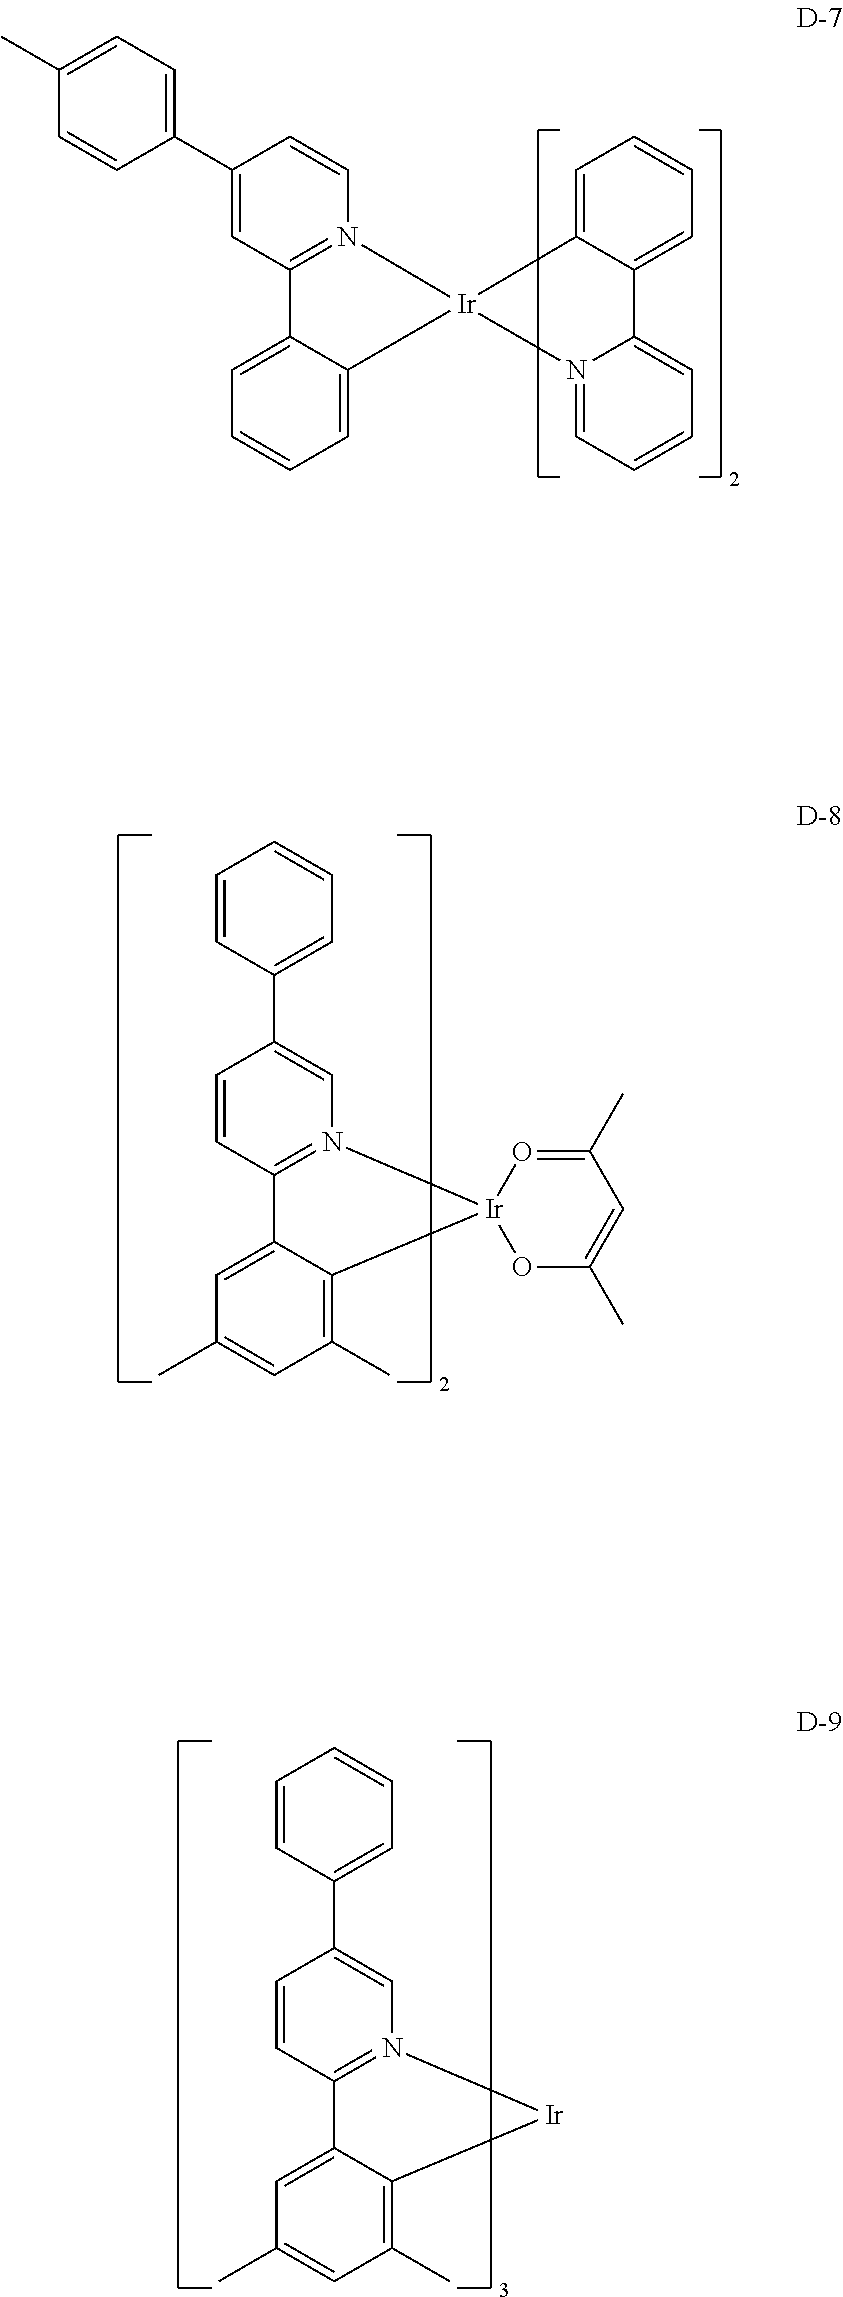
C1=CC=C2C(=C1)C1=N(C=CC(C3=CC=C(C)C=C3)=C1)[Ir]21N2=CC=CC=C2C2=CC=CC=C21.C1(C)=CC(C)=C2C(=C1)C1=N(C=C(C3=CC=CC=C3)C=C1)[Ir]21OC(C)=CC(C)=O1.C1(C)=CC(C)=C2C(=C1)C1=N(C=C(C3=CC=CC=C3)C=C1)[Ir]2
